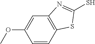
C1=CC2=C(C=C1OC)N=C(S)S2
